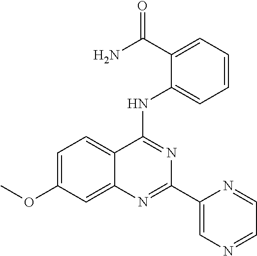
C12=CC(OC)=CC=C1C(NC1=CC=CC=C1C(N)=O)=NC(C1=CN=CC=N1)=N2
